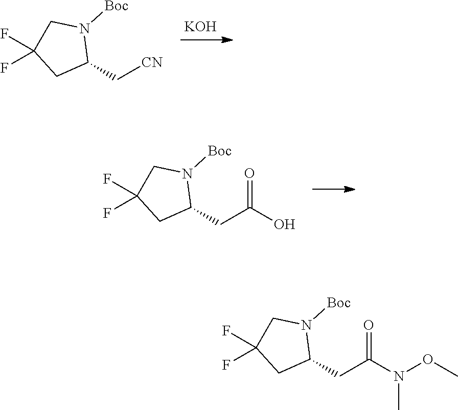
C1(C[CN])N([Boc])CC(F)(F)C1.[KOH].C1(CC(N(OC)C)=O)N([Boc])CC(F)(F)C1.C1(CC(O)=O)N([Boc])CC(F)(F)C1
